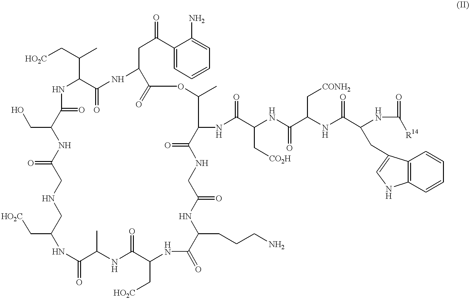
[HO2C]CC1NC(=O)C(C)NC(=O)C(C[HO2C])NC(=O)C(CCCN)NC(=O)CNC(=O)C(NC(=O)C(C[CO2H])NC(C(NC(C(NC([R14])=O)CC2=CNC3=C2C=CC=C3)=O)C[CONH2])=O)C(C)OC(=O)C(CC(C2=CC=CC=C2N)=O)NC(=O)C(C(C[HO2C])C)NC(=O)C(CO)NC(=O)CNC1
